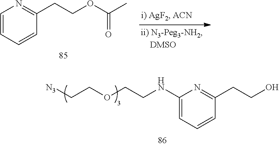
C1=CC=CC(CCOC(C)=O)=N1.C1(NCCOCC[N3])=CC=CC(CCO)=N1
